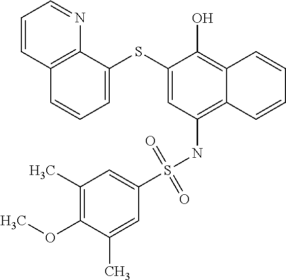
C1=C(SC2=CC=CC3=C2N=CC=C3)C(O)=C2C(=C1NS(C1=CC(C)=C(OC)C(C)=C1)(=O)=O)C=CC=C2
